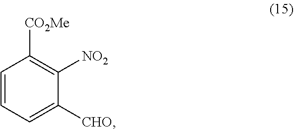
C1([CO2Me])=C([NO2])C([CHO])=CC=C1
